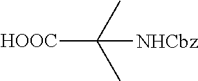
[HOOC]C(C)(C)[NHCbz]
